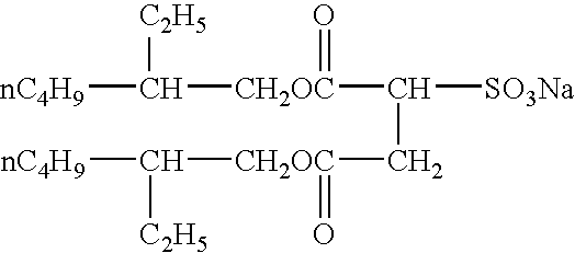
[nC4H9]C([C2H5])[CH2OC](=O)C([SO3Na])C[CH2OC](C([nC4H9])[C2H5])=O
